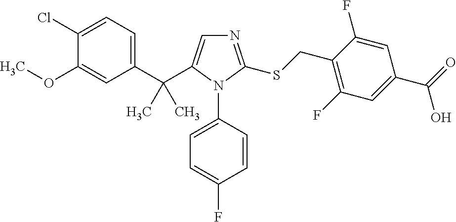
C1(Cl)=CC=C(C(C2=CN=C(SCC3=C(F)C=C(C(=O)O)C=C3F)N2C2=CC=C(F)C=C2)(C)C)C=C1OC
